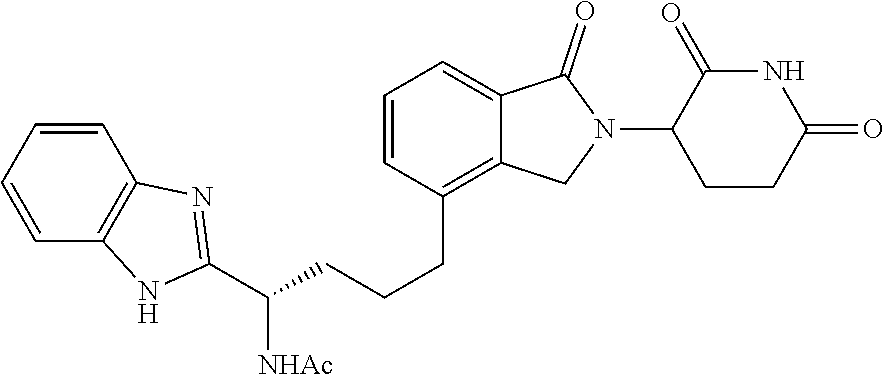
C(CCCC1=C2C(=CC=C1)C(=O)N(C1CCC(=O)NC1=O)C2)([NHAc])C1=NC2=C(C=CC=C2)N1
